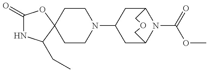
C1CN(C2CC3N(C(=O)OC)C(C2)COC3)CCC12C(CC)NC(=O)O2
